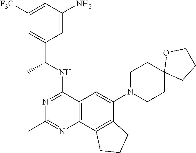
C12=C(C3=C(C(N4CCC5(CC4)CCCO5)=C1)CCC3)N=C(C)N=C2NC(C1=CC([F3C])=CC(N)=C1)C
